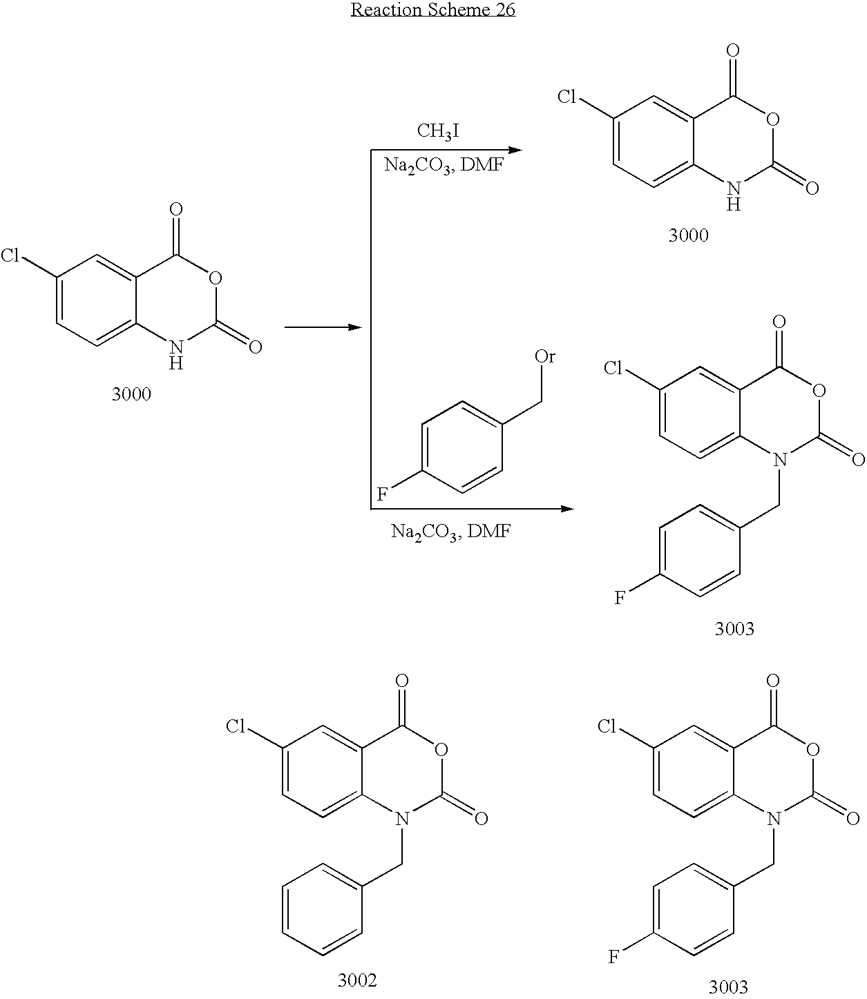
C1(Cl)=CC=C2C(=C1)C(=O)OC(=O)N2CC1=CC=C(F)C=C1.C1(Cl)=CC=C2C(=C1)C(=O)OC(=O)N2CC1=CC=CC=C1.C1(Cl)=CC=C2C(=C1)C(=O)OC(=O)N2.C1=C(F)C=CC(C[Or])=C1.C1(Cl)=CC=C2C(=C1)C(=O)OC(=O)N2.C1(Cl)=CC=C2C(=C1)C(=O)OC(=O)N2CC1=CC=C(F)C=C1.[CH3I]
